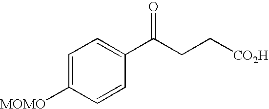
C1=C([MOMO])C=CC(C(CC[CO2H])=O)=C1
